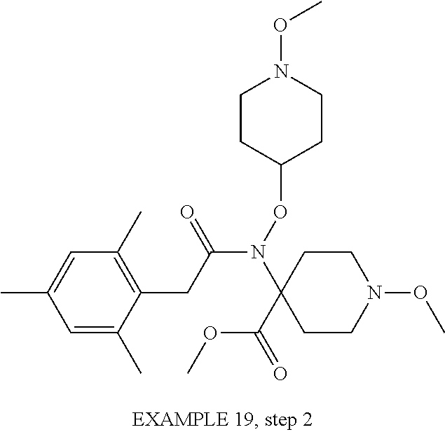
C1=C(C)C=C(C)C(CC(N(OC2CCN(OC)CC2)C2(C(=O)OC)CCN(OC)CC2)=O)=C1C
